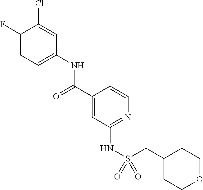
C1(F)=CC=C(NC(C2=CC(NS(=O)(CC3CCOCC3)=O)=NC=C2)=O)C=C1Cl
